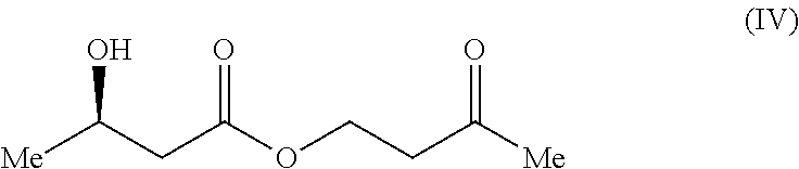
[Me]C(CC(OCCC([Me])=O)=O)O
